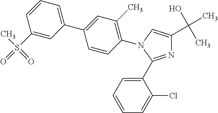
N1(C2=C(C)C=C(C3=CC=CC(S(C)(=O)=O)=C3)C=C2)C(C2=CC=CC=C2Cl)=NC(C(O)(C)C)=C1
